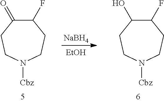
N1([Cbz])CCC(F)C(O)CC1.[NaBH4].[EtOH].N1([Cbz])CCC(F)C(=O)CC1
